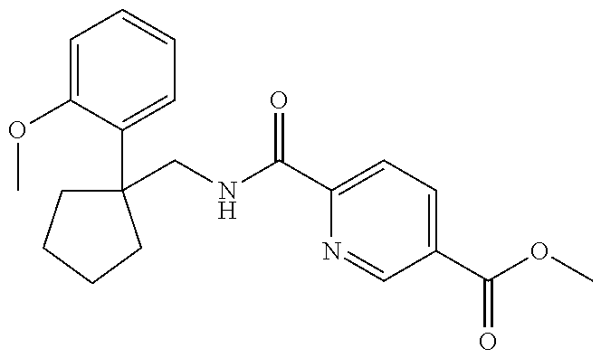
C1=C(OC)C(C2(CNC(=O)C3=CC=C(C(=O)OC)C=N3)CCCC2)=CC=C1
